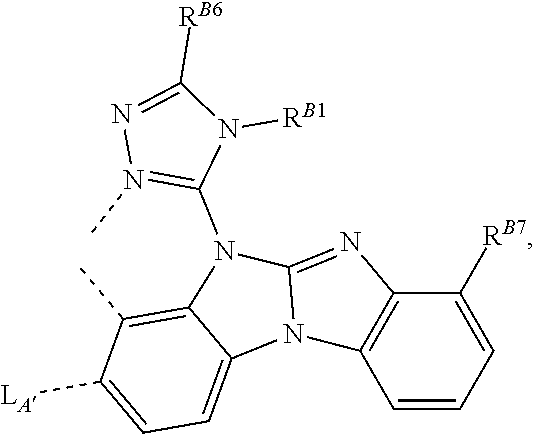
C12=C(C)C([LA])=CC=C1N1C(=NC3=C1C=CC=C3[RB7])N2C1=N(C)N=C([RB6])N1[RB1]
